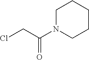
C1N(C(CCl)=O)CCCC1
